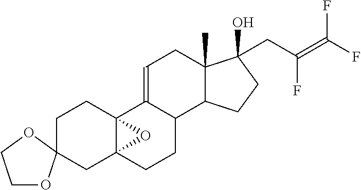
C1CC23C(CC14OCCO4)(CCC1C2=CCC2(C)C1CCC2(O)CC(=C(F)F)F)O3
